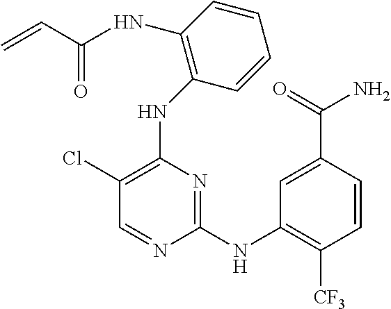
N(C1=C(Cl)C=NC(NC2=C([CF3])C=CC(C(N)=O)=C2)=N1)C1=C(NC(C=C)=O)C=CC=C1
